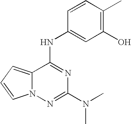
C12=CC=CN1N=C(N(C)C)N=C2NC1=CC(O)=C(C)C=C1
